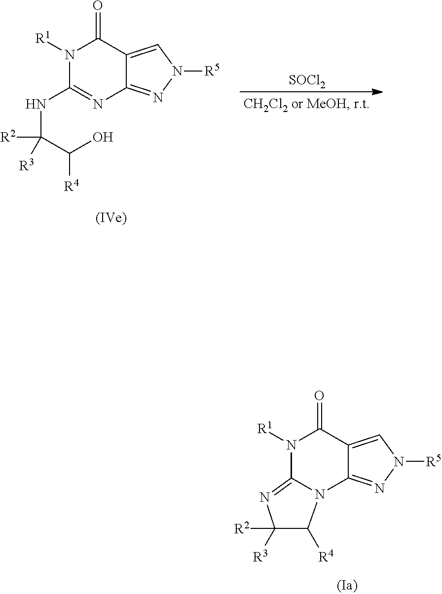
N1([R1])C(=O)C2=CN([R5])N=C2N2C([R4])C([R3])([R2])N=C12.[SOCl2].N1([R1])C(NC([R3])(C(O)[R4])[R2])=NC2=NN([R5])C=C2C1=O
